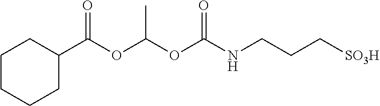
C1(C(OC(OC(NCCC[SO3H])=O)C)=O)CCCCC1
